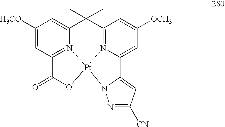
C1([H3CO])=CC2=N3C(=C1)C(C)(C)C1=N4C(=CC([OCH3])=C1)C1=CC([CN])=NN1[Pt]34OC2=O
